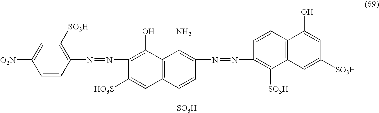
C1(N=NC2=C([SO3H])C3=C(C=C2)C(O)=CC([SO3H])=C3)=C(N)C2=C(C([SO3H])=C1)C=C([HO3S])C(N=NC1=C([SO3H])C=C([O2N])C=C1)=C2O
